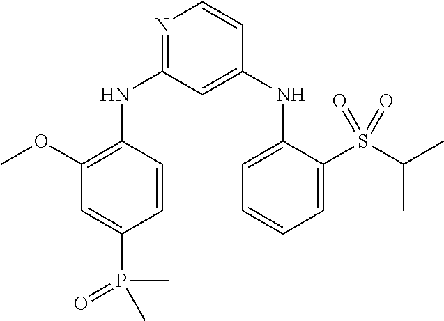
C1=CC(NC2=NC=CC(NC3=CC=CC=C3S(C(C)C)(=O)=O)=C2)=C(OC)C=C1P(C)(=O)C
